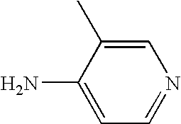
C1(N)=CC=NC=C1C
